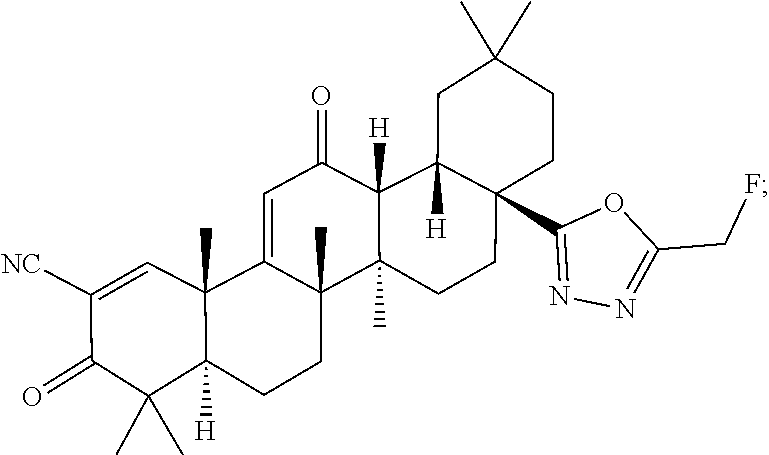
C(C1=NN=C(C23C([H])(C4([H])C(=O)C=C5C6(C)C([H])(CCC5(C)C4(C)CC2)C(C)(C)C(=O)C([NC])=C6)CC(C)(C)CC3)O1)F
